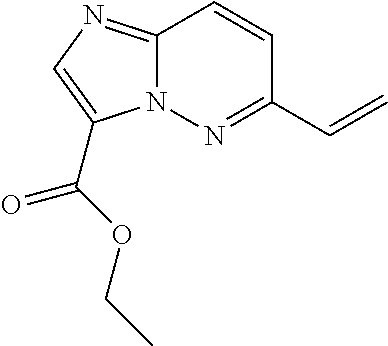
C12=NC=C(C(OCC)=O)N1N=C(C=C)C=C2
